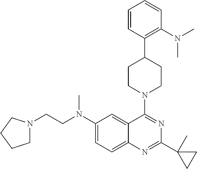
C1(N(CCN2CCCC2)C)=CC=C2C(=C1)C(N1CCC(C3=C(N(C)C)C=CC=C3)CC1)=NC(C1(C)CC1)=N2
